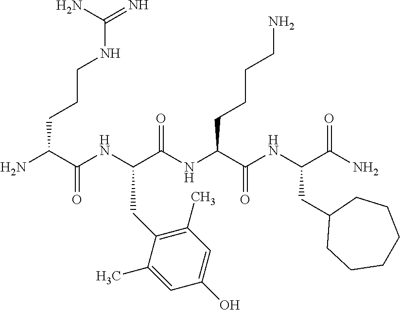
NC(C(NC(C(NC(C(NC(C(N)=O)CC1CCCCCC1)=O)CCCCN)=O)CC1=C(C)C=C(O)C=C1C)=O)CCCNC(=N)N
